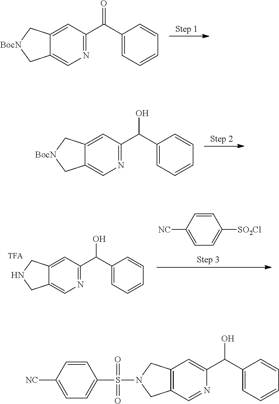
C12=C(C=NC(C(C3=CC=CC=C3)O)=C1)CN(S(=O)(C1=CC=C([NC])C=C1)=O)C2.C12=CC(C(C3=CC=CC=C3)=O)=NC=C1C[BocN]C2.C12=CC(C(C3=CC=CC=C3)O)=NC=C1C[BocN]C2.C12=CC(C(C3=CC=CC=C3)O)=NC=C1CNC2.C1([NC])=CC=C([SO2Cl])C=C1
